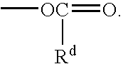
C[OC](=O)[Rd]
